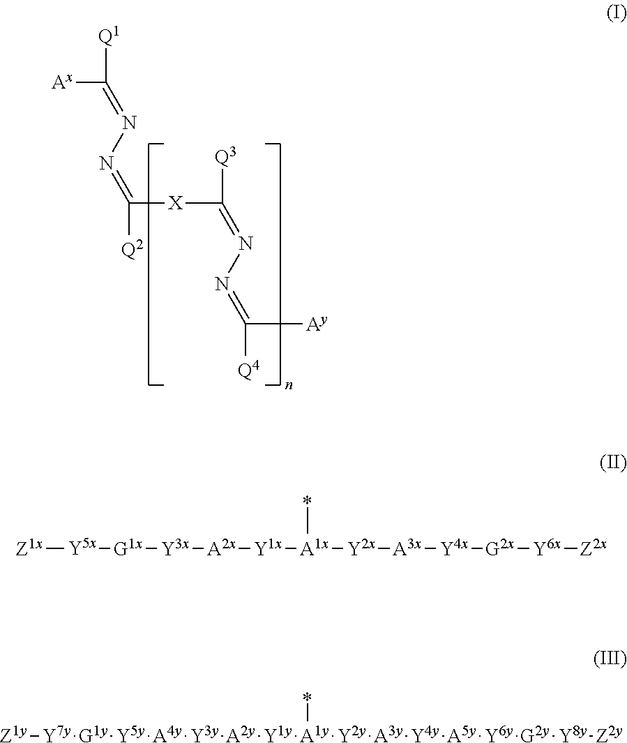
[Ax]C([Q1])=NN=C([X]C([Q3])=NN=C([Ay])[Q4])[Q2].[Z1y][Y7y][G1y][Y5y][A4y][Y3y][A2y][Y1y][A1y](*)[Y2y][A3y][Y4y][A5y][Y6y][G2y][Y8y][Z2y].[Z1x][Y5x][G1x][Y3x][A2x][Y1x][A1x]([Y2x][A3x][Y4x][G2x][Y6x][Z2x])*
